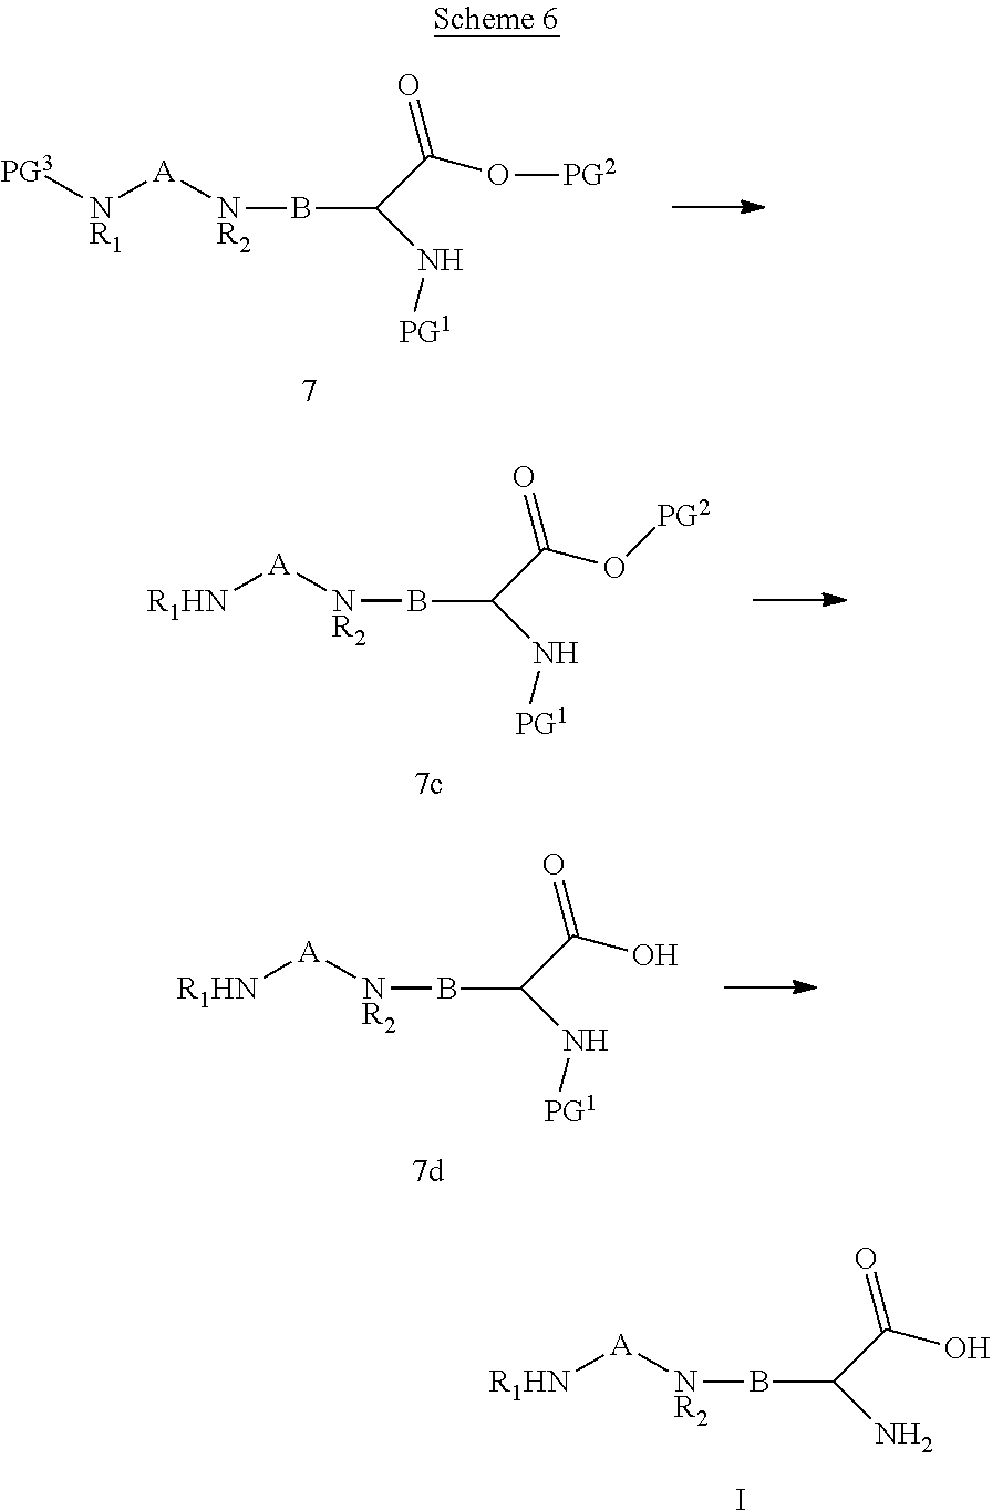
C(C(=O)O)(N)B[NR2][A][R1HN].I.B(C(C(=O)O[PG2])N[PG1])[NR2][A][NR1][PG3].B(C(C(=O)O)N[PG1])[NR2][A][R1HN].B(C(C(=O)O[PG2])N[PG1])[NR2][A][R1HN]
